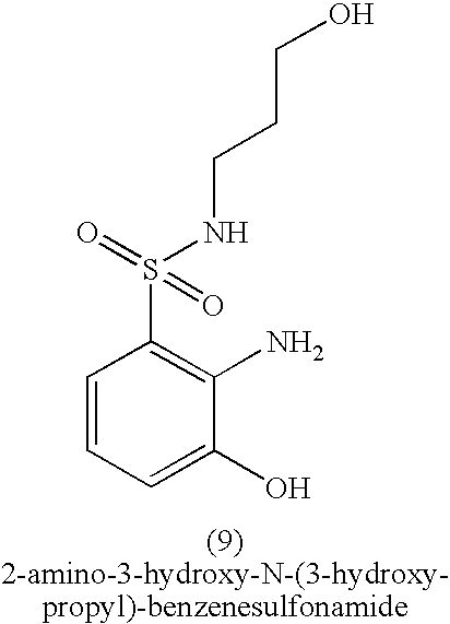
C1=CC=C(O)C(N)=C1S(=O)(NCCCO)=O
